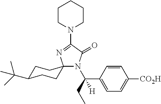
C1CN(C2=NC3(N(C(CC)(C4=CC=C([CO2H])C=C4)[H])C2=O)CCC(C(C)(C)C)CC3)CCC1
